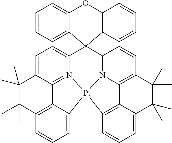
C1=C2C3=N4C(=C1)C1(C5=N6C7=C(C=C5)C(C)(C)C(C)(C)C5=CC=CC(=C75)[Pt]46C4=CC=CC(=C34)C(C)(C)C2(C)C)C2=C(OC3=CC=CC=C13)C=CC=C2
